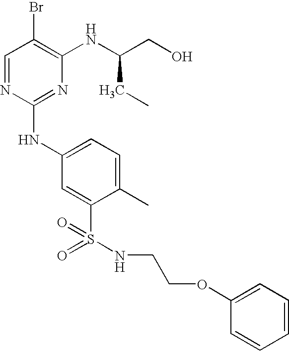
C1=NC(NC2=CC=C(C)C(S(=O)(=O)NCCOC3=CC=CC=C3)=C2)=NC(NC(CO)CC)=C1Br
